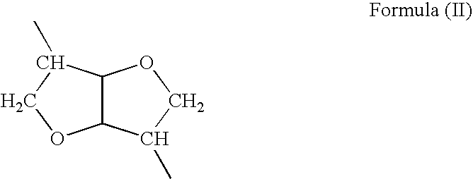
C1(C)COC2C1OCC2C
